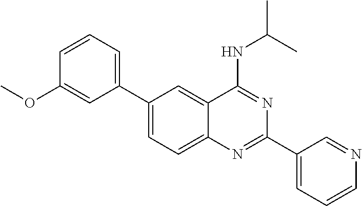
C1(C2=CC=CC(OC)=C2)=CC=C2C(=C1)C(NC(C)C)=NC(C1=CC=CN=C1)=N2
